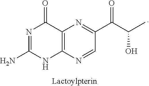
N1=C(N)NC2=C(C1=O)N=C(C(C(C)O)=O)C=N2
